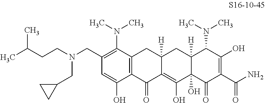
C12=C(C(N(C)C)=C(CN(CCC(C)C)CC3CC3)C=C1O)CC1([H])C(=C(O)C3(O)C([H])(C1)C(N(C)C)C(O)=C(C(N)=O)C3=O)C2=O
